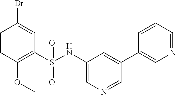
C1=CC(OC)=C(S(NC2=CN=CC(C3=CN=CC=C3)=C2)(=O)=O)C=C1Br
